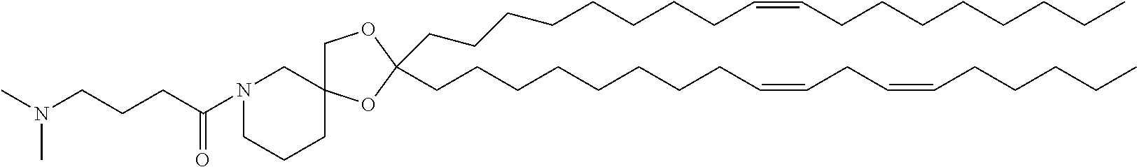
C(CCCCCCCC=CCCCCCCCC)C1(CCCCCCCCC=CCC=CCCCCC)OC2(CO1)CN(C(CCCN(C)C)=O)CCC2
